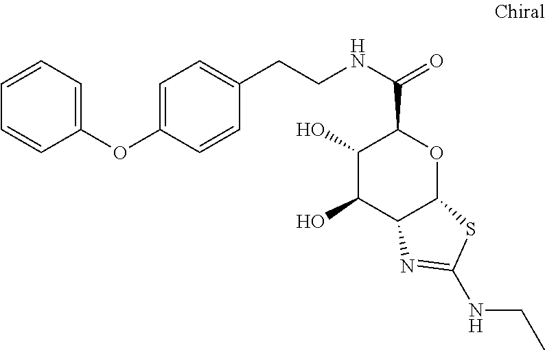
C1(O)C(O)C2C(OC1C(NCCC1=CC=C(OC3=CC=CC=C3)C=C1)=O)SC(NCC)=N2
